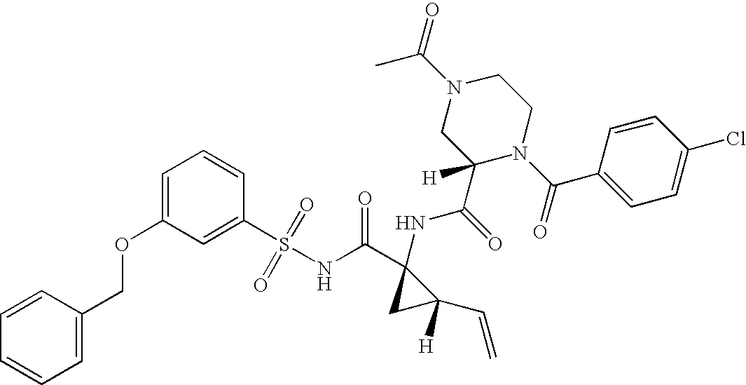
O(C1=CC=CC(S(NC(C2(NC(=O)C3([H])N(C(=O)C4=CC=C(Cl)C=C4)CCN(C(=O)C)C3)CC2(C=C)[H])=O)(=O)=O)=C1)CC1=CC=CC=C1
